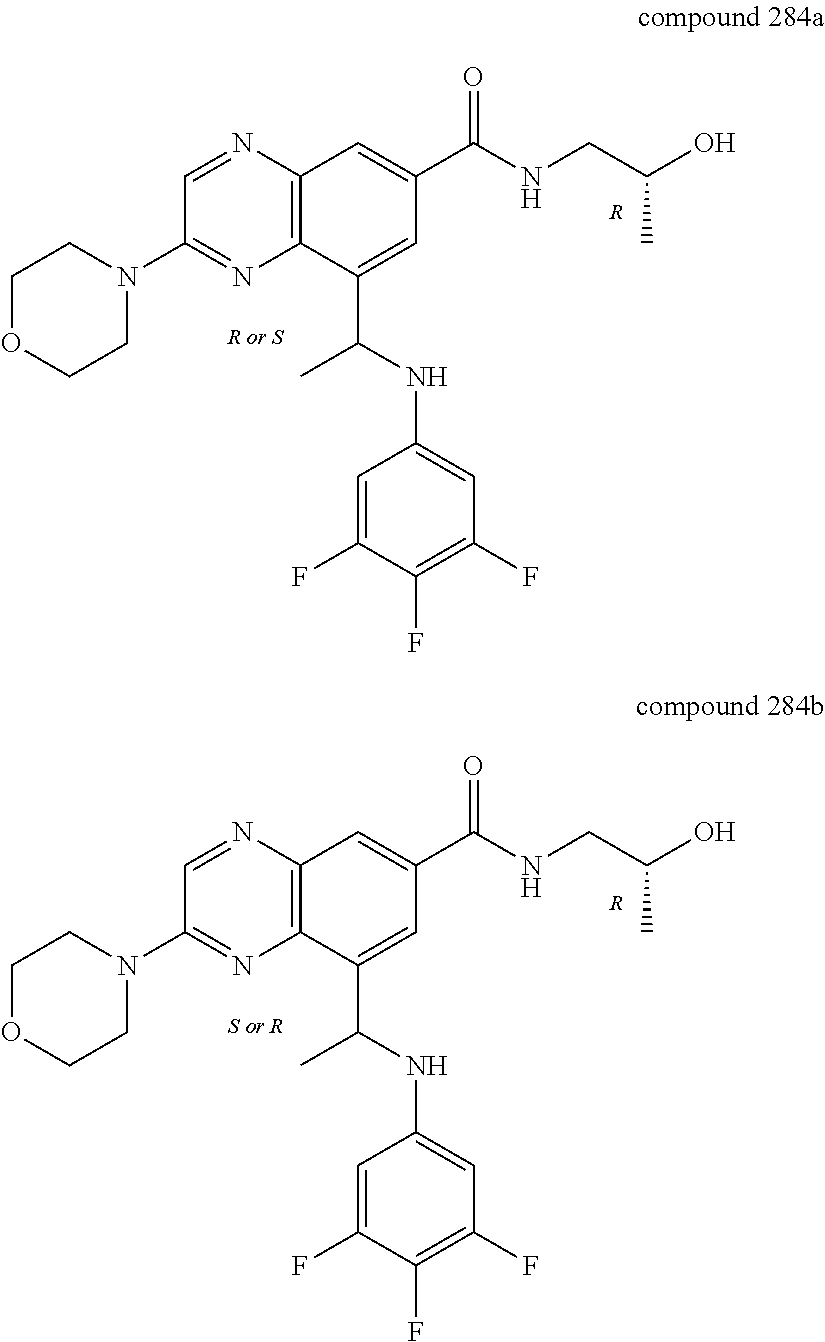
C1(N2CCOCC2)=NC2=C(N=C1)C=C(C(NCC(O)C)=O)C=C2C(NC1=CC(F)=C(F)C(F)=C1)C.[R].C1(N2CCOCC2)=NC2=C(N=C1)C=C(C(NCC(O)C)=O)C=C2C(NC1=CC(F)=C(F)C(F)=C1)C.[R]
